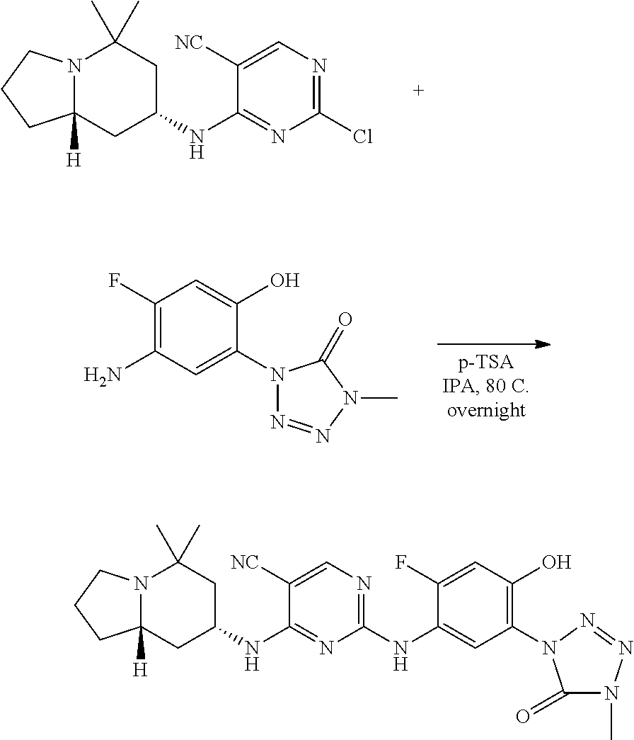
C12([H])N(CCC1)C(C)(C)CC(NC1=NC(Cl)=NC=C1[NC])C2.C1(N2N=NN(C)C2=O)=CC(N)=C(F)C=C1O.C12([H])N(CCC1)C(C)(C)CC(NC1=NC(NC3=CC(N4C(=O)N(C)N=N4)=C(O)C=C3F)=NC=C1[NC])C2
